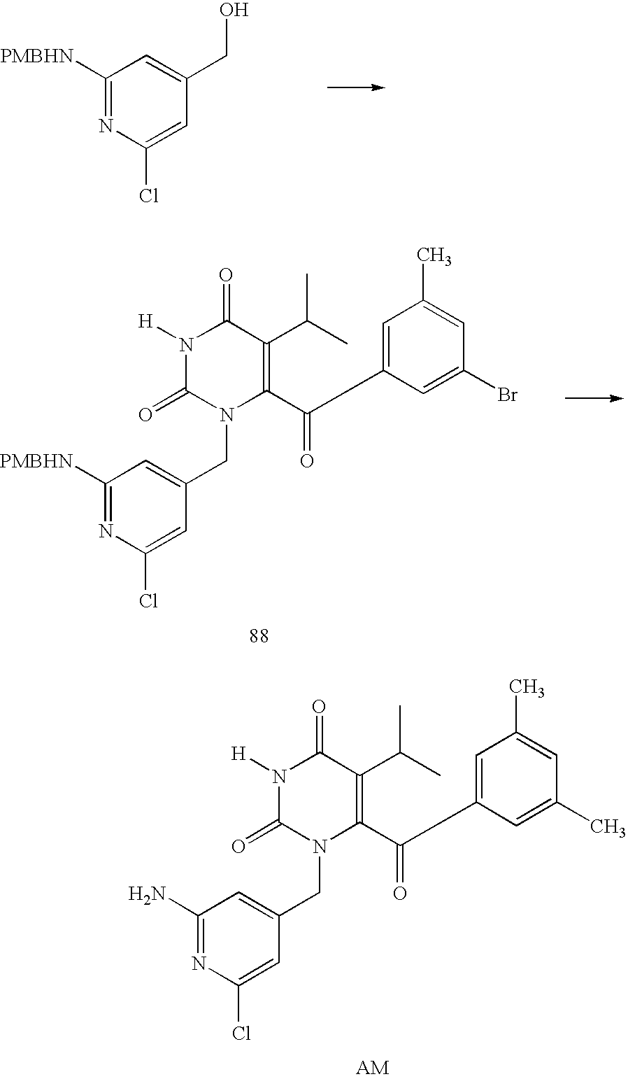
C1([PMBHN])=NC(Cl)=CC(CO)=C1.C1(C(C2=CC(C)=CC(Br)=C2)=O)=C(C(C)C)C(=O)N([H])C(=O)N1CC1=CC([PMBHN])=NC(Cl)=C1.C1(C(C2=CC(C)=CC(C)=C2)=O)=C(C(C)C)C(=O)N([H])C(=O)N1CC1=CC(N)=NC(Cl)=C1
